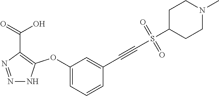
C1(OC2=C(C(=O)O)N=NN2)=CC=CC(C#CS(C2CCN(C)CC2)(=O)=O)=C1
